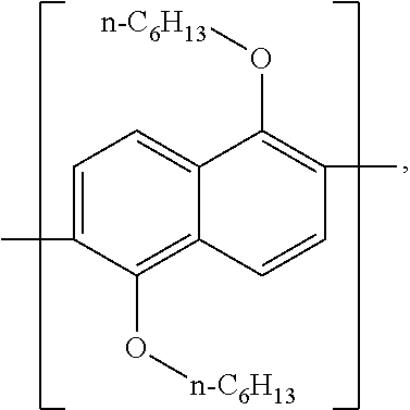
C1=C(C)C(O[n-C6H13])=C2C(=C1)C(O[n-C6H13])=C(C)C=C2
